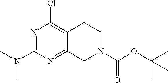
N1=C(N(C)C)N=C2C(=C1Cl)CCN(C(=O)OC(C)(C)C)C2
